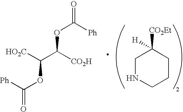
O(C([Ph])=O)C([CO2H])C(OC(=O)[Ph])[HO2C].C1NCCCC1([CO2Et])[H]
